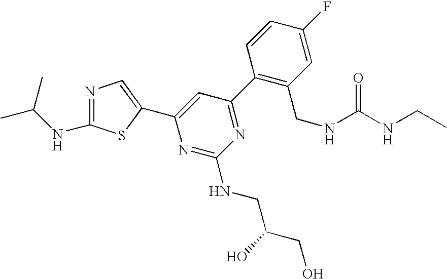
C1(C2=NC(NCC(CO)O)=NC(C3=CN=C(NC(C)C)S3)=C2)=C(CNC(NCC)=O)C=C(F)C=C1
